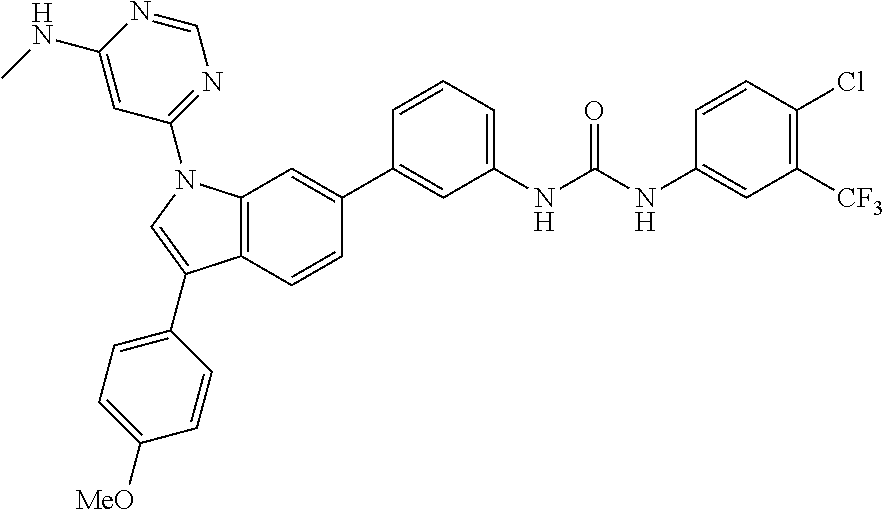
C12=C(N(C3=NC=NC(NC)=C3)C=C1C1=CC=C([MeO])C=C1)C=C(C1=CC(NC(NC3=CC([CF3])=C(Cl)C=C3)=O)=CC=C1)C=C2
